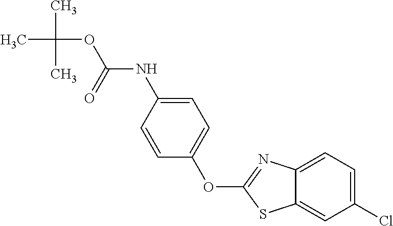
C1(Cl)=CC=C2C(=C1)SC(OC1=CC=C(NC(OC(C)(C)C)=O)C=C1)=N2
